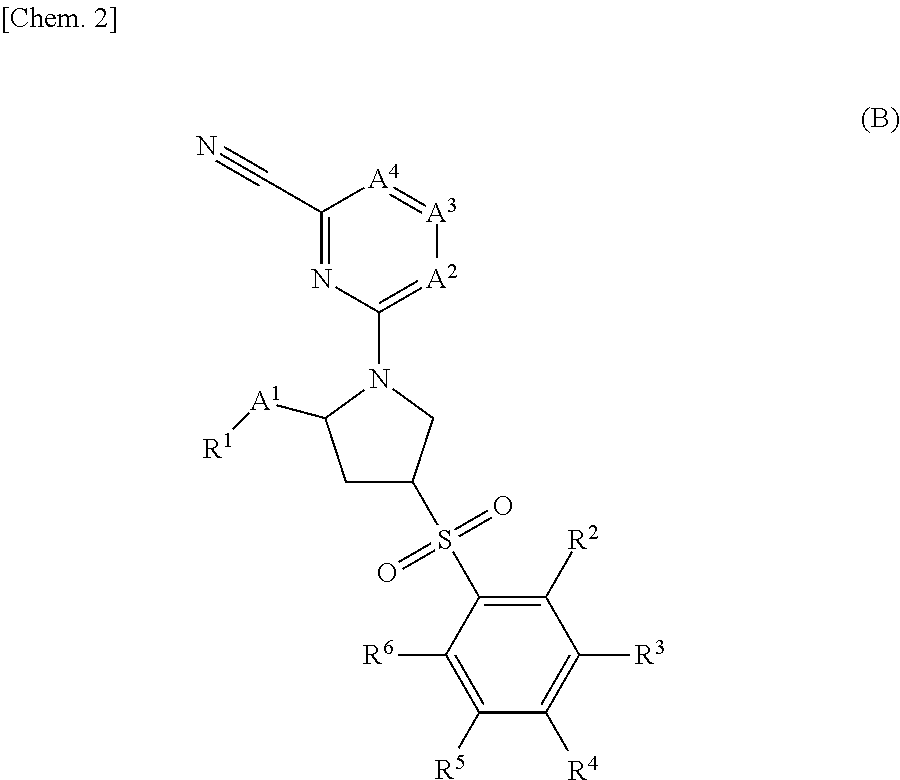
C1C(S(C2=C([R2])C([R3])=C([R4])C([R5])=C2[R6])(=O)=O)CN(C2=[A2][A3]=[A4]C(C#N)=N2)C1[A1][R1]
